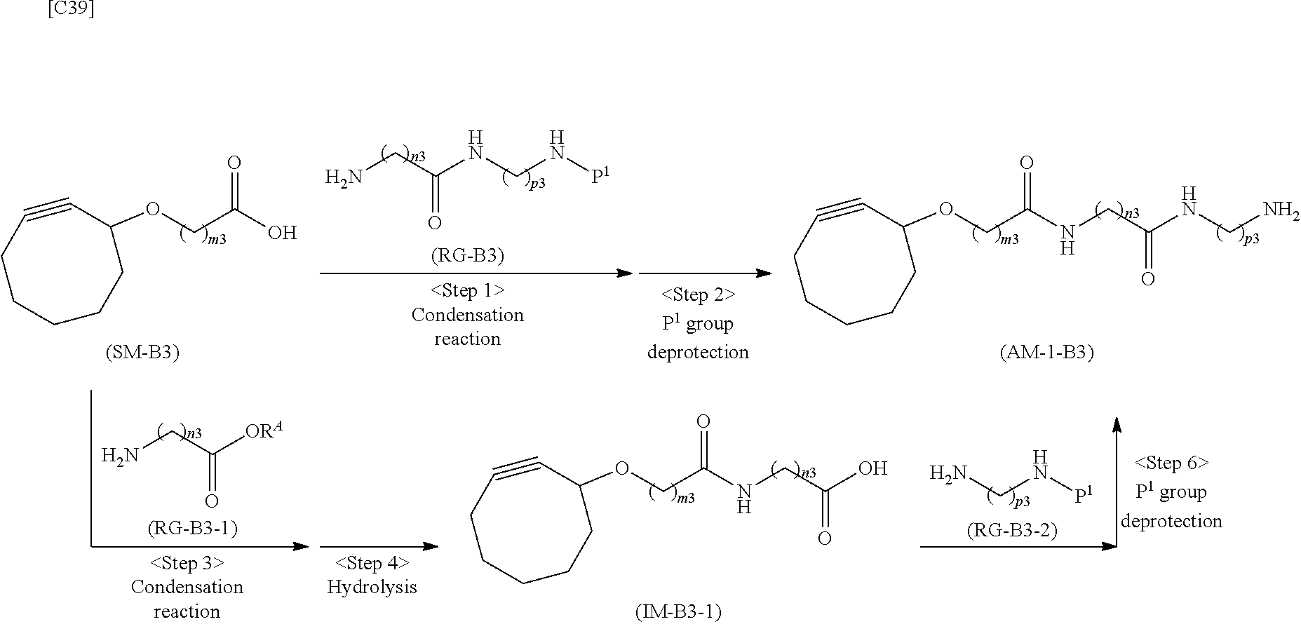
C1#CCCCCCC1OCC(O)=O.NCC(NCN[P1])=O.C1#CCCCCCC1OCC(=O)NCC(NCN)=O.C1#CCCCCCC1OCC(=O)NCC(O)=O.NCC([ORA])=O.NCN[P1].[[C39]]
